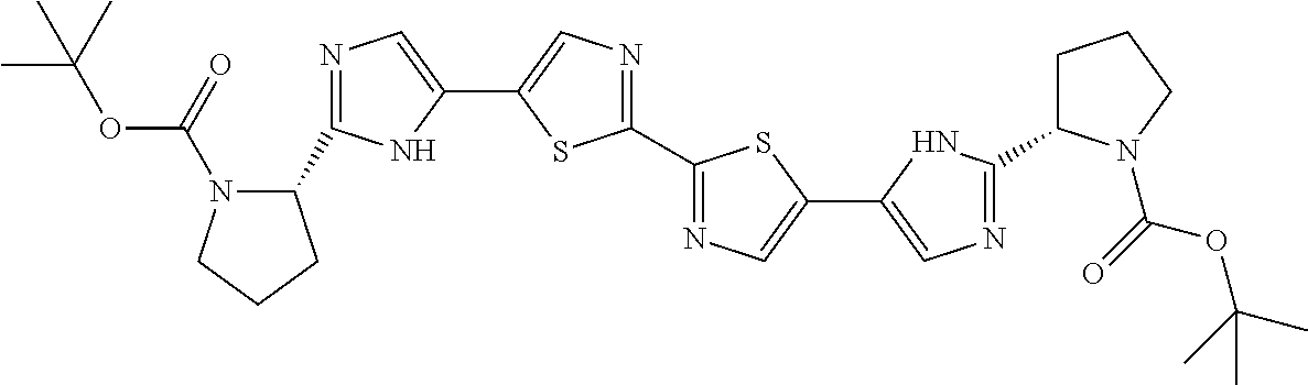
C1(C2=NC=C(C3=CN=C(C4=NC=C(C5=CN=C(C6CCCN6C(OC(C)(C)C)=O)N5)S4)S3)N2)N(C(=O)OC(C)(C)C)CCC1
